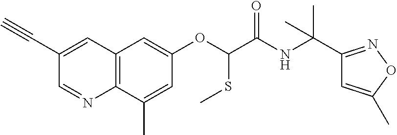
C1(C#C)=CC2=C(N=C1)C(C)=CC(OC(SC)C(NC(C1=NOC(C)=C1)(C)C)=O)=C2
